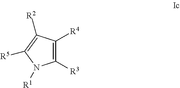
C1([R4])=C([R3])N([R1])C([R5])=C1[R2]
